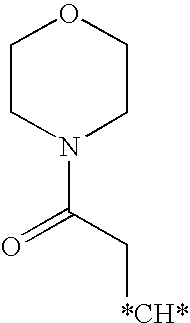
N1(C(=O)C[*CH*])CCOCC1
